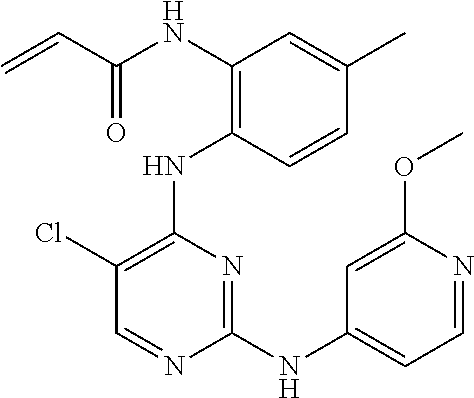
N(C1=C(NC2=C(Cl)C=NC(NC3=CC=NC(OC)=C3)=N2)C=CC(C)=C1)C(C=C)=O
